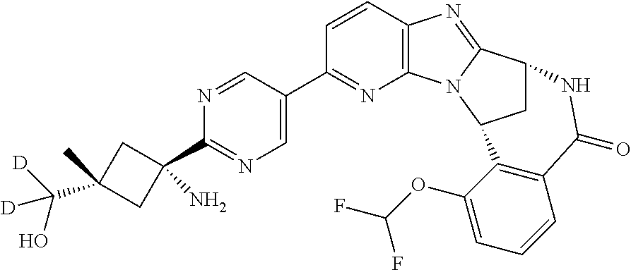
N1=CC(C2=NC3=C(C=C2)N=C2N3C3CC2NC(=O)C2=C3C(OC(F)F)=CC=C2)=CN=C1C1(N)CC(C(O)([D])[D])(C)C1
